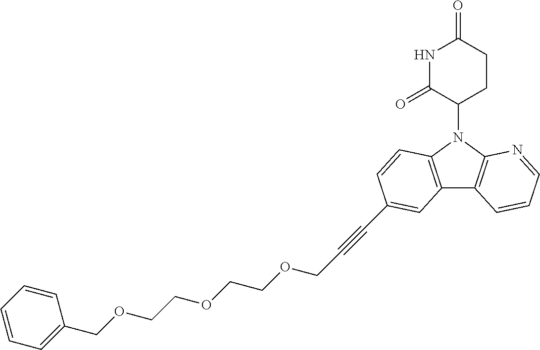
N1(C2CCC(=O)NC2=O)C2=C(C3=C1C=CC(C#CCOCCOCCOCC1=CC=CC=C1)=C3)C=CC=N2
